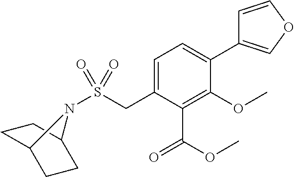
C1=C(CS(=O)(=O)N2C3CCC2CC3)C(C(OC)=O)=C(OC)C(C2=COC=C2)=C1
